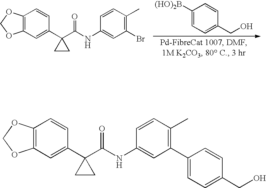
C12=C(C=C(C3(C(NC4=CC(C5=CC=C(CO)C=C5)=C(C)C=C4)=O)CC3)C=C1)OCO2.C12=C(C=C(C3(C(NC4=CC(Br)=C(C)C=C4)=O)CC3)C=C1)OCO2.C1([(HO)2B])=CC=C(CO)C=C1
